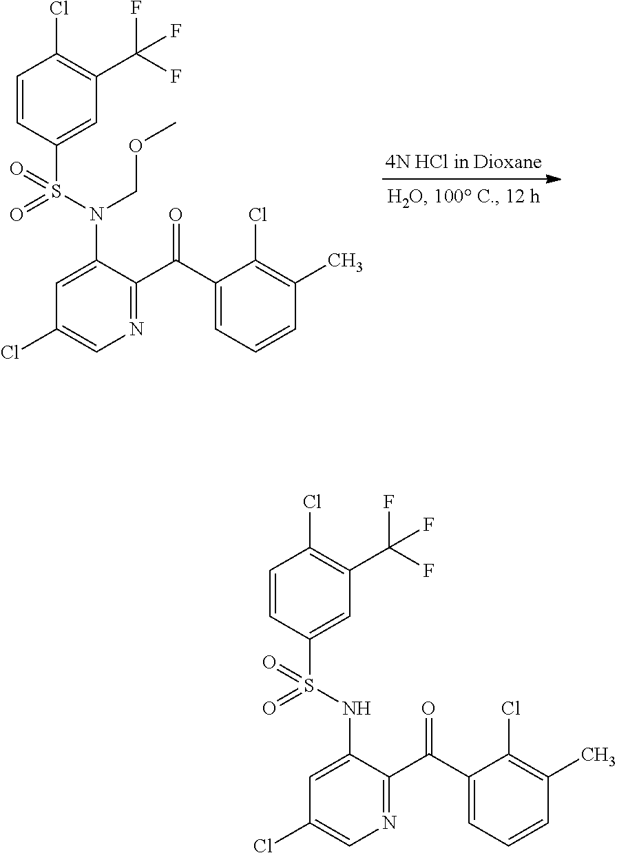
C1=C(N(S(=O)(=O)C2=CC(C(F)(F)F)=C(Cl)C=C2)COC)C(C(C2=CC=CC(C)=C2Cl)=O)=NC=C1Cl.C1=C(NS(=O)(=O)C2=CC(C(F)(F)F)=C(Cl)C=C2)C(C(C2=CC=CC(C)=C2Cl)=O)=NC=C1Cl
